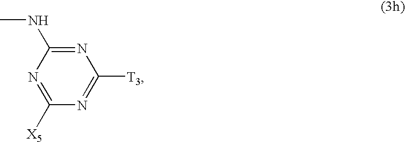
CNC1=NC([T3])=NC([X5])=N1
